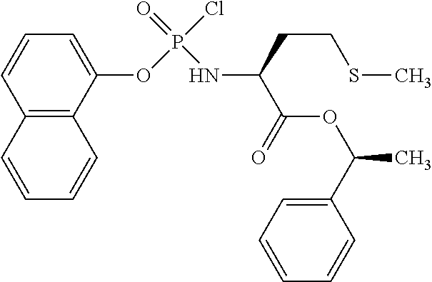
C12=C(C(OP(=O)(Cl)NC(C(=O)OC(C)C3=CC=CC=C3)CCSC)=CC=C1)C=CC=C2
